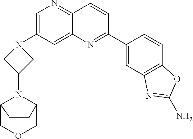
C1=C(N2CC(N3C4COCC3CC4)C2)C=C2C(=N1)C=CC(C1=CC3=C(C=C1)OC(N)=N3)=N2
